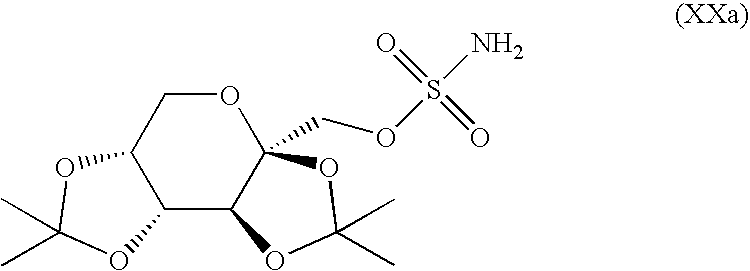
C12C3C(COS(=O)(=O)N)(OCC1OC(C)(C)O2)OC(C)(C)O3
